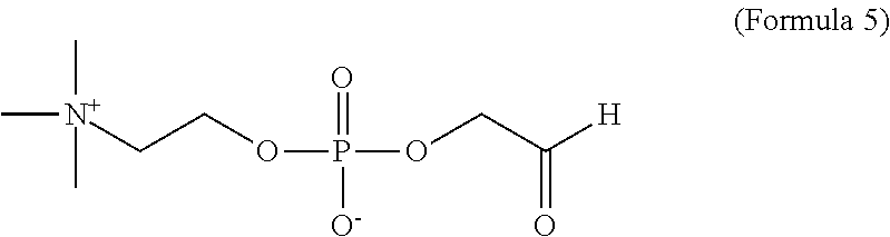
C[N+](C)(CCOP(=O)(OCC([H])=O)[O-])C
